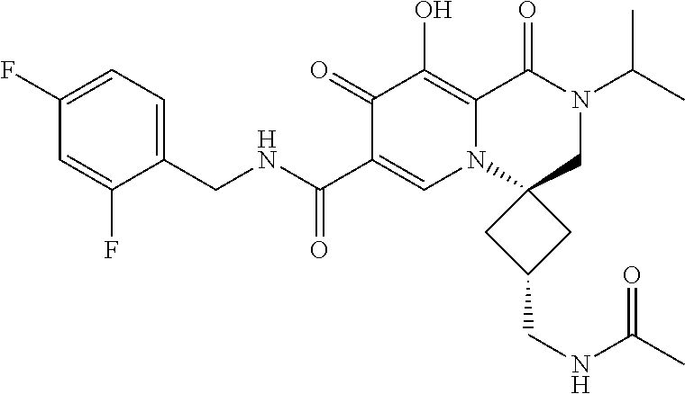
C1(CNC(=O)C2=CN3C(=C(O)C2=O)C(=O)N(C(C)C)CC32CC(CNC(C)=O)C2)=CC=C(F)C=C1F
